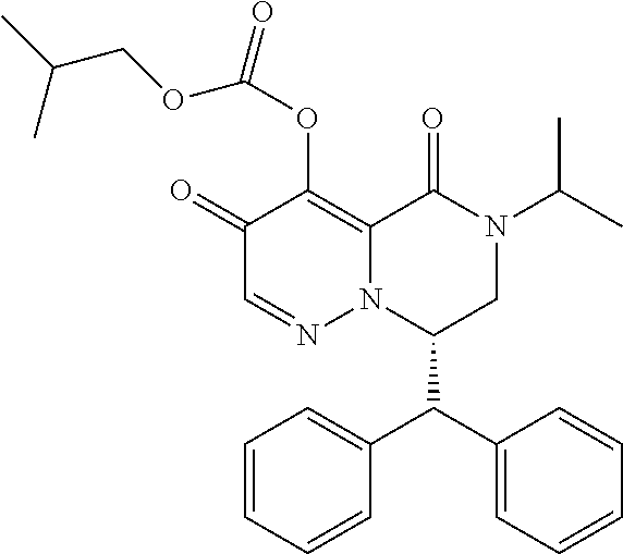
C1=CC=CC(C(C2=CC=CC=C2)C2CN(C(C)C)C(=O)C3=C(OC(OCC(C)C)=O)C(=O)C=NN23)=C1
